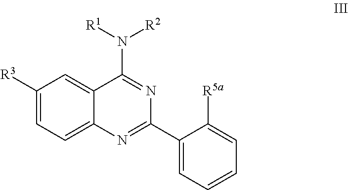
C1=C2C(=CC([R3])=C1)C(N([R1])[R2])=NC(C1=CC=CC=C1[R5a])=N2
